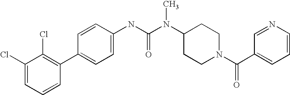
C1(Cl)=CC=CC(C2=CC=C(NC(N(C3CCN(C(C4=CC=CN=C4)=O)CC3)C)=O)C=C2)=C1Cl
